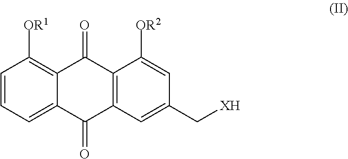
C1=CC=C2C(=C1[OR1])C(=O)C1=C(C2=O)C=C(C[XH])C=C1[OR2]
